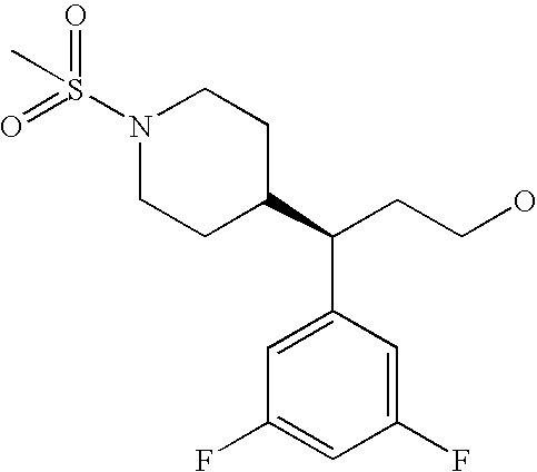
C(CCO)(C1CCN(S(=O)(=O)C)CC1)C1=CC(F)=CC(F)=C1
